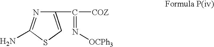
[COZ]C(C1=CSC(N)=N1)=N[OCPh3]
